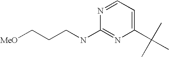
C(CNC1=NC(C(C)(C)C)=CC=N1)C[MeO]
